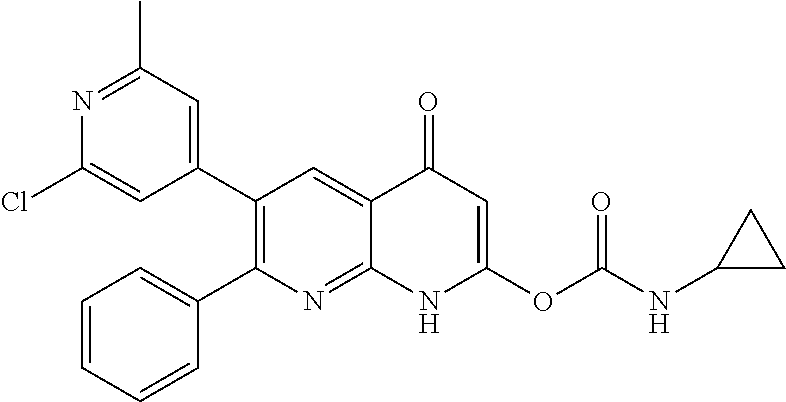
N1=C(C)C=C(C2=C(C3=CC=CC=C3)N=C3C(=C2)C(=O)C=C(OC(NC2CC2)=O)N3)C=C1Cl
